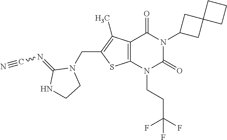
C12=C(N(CCC(F)(F)F)C(=O)N(C3CC4(C3)CCC4)C1=O)SC(CN1C(=NC#N)NCC1)=C2C
